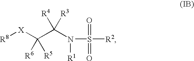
[R8][X]C(C(N([R1])S([R2])(=O)=O)([R4])[R3])([R6])[R5]
